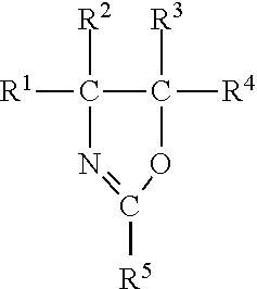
[R1]C1([R2])C([R4])([R3])OC([R5])=N1
